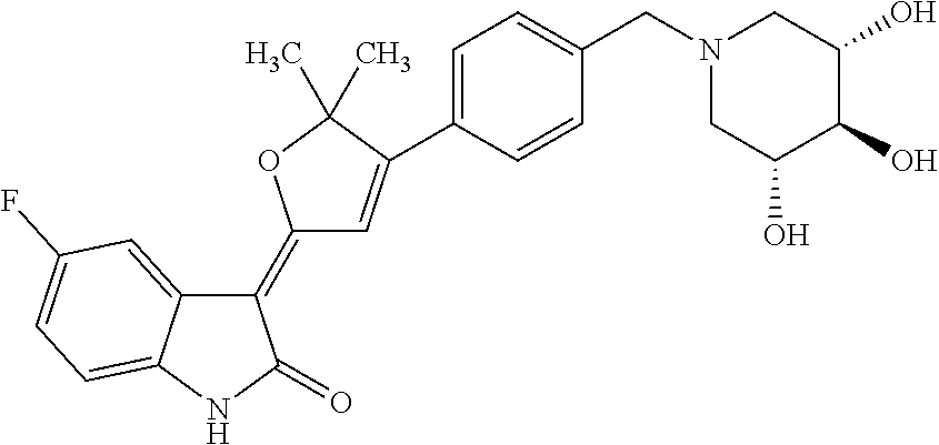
C1(=C2C=C(C3=CC=C(CN4CC(O)C(O)C(O)C4)C=C3)C(C)(C)O2)C2=CC(F)=CC=C2NC1=O
